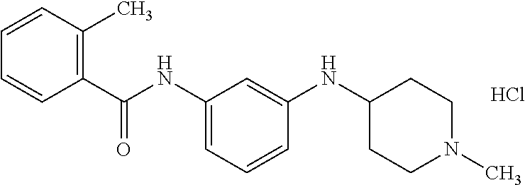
C1(C(NC2=CC=CC(NC3CCN(C)CC3)=C2)=O)=C(C)C=CC=C1.Cl
